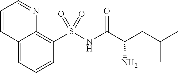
C12=CC=CC(S(NC(C(CC(C)C)N)=O)(=O)=O)=C1N=CC=C2
